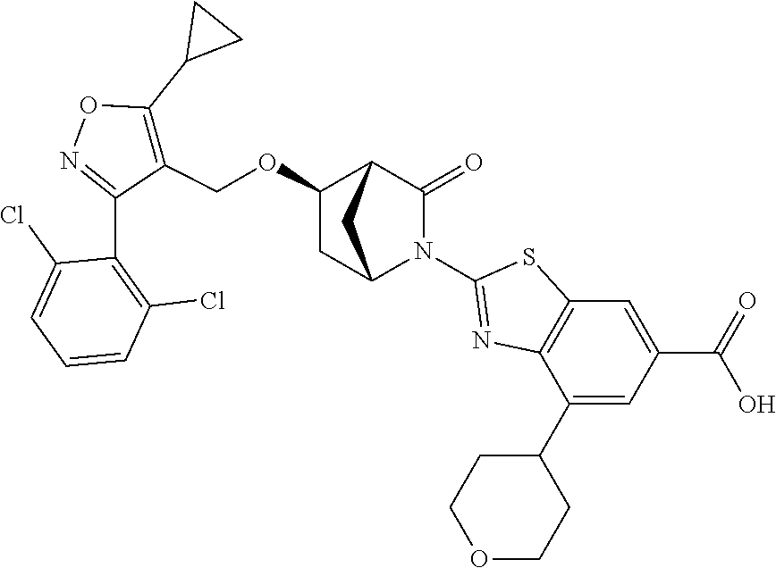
C1(OCC2=C(C3CC3)ON=C2C2=C(Cl)C=CC=C2Cl)CC2N(C3=NC4=C(S3)C=C(C(=O)O)C=C4C3CCOCC3)C(=O)C1C2
